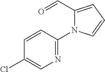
C1(C=O)=CC=CN1C1=NC=C(Cl)C=C1
